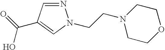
N1=CC(C(=O)O)=CN1CCN1CCOCC1
